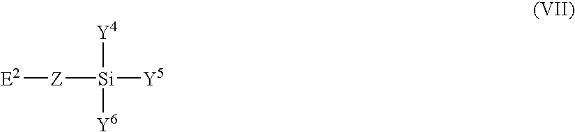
[Y4][Si]([Z][E2])([Y5])[Y6]
